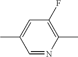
C1(F)=C(C)N=CC(C)=C1
